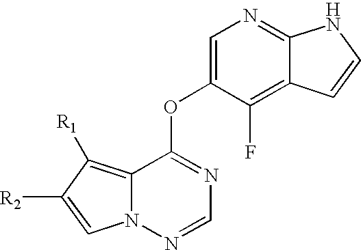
C1=NN2C(=C([R1])C([R2])=C2)C(OC2=CN=C3C(=C2F)C=CN3)=N1
